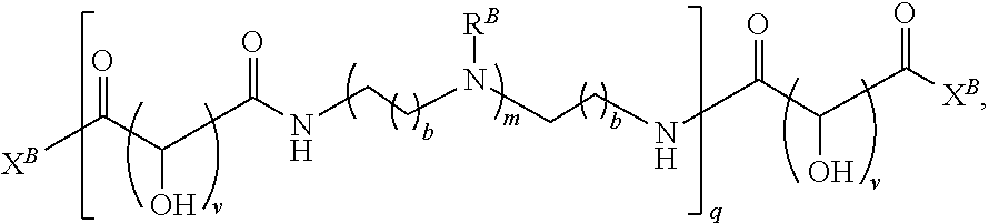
[XB]C(=O)C(O)C(NCCN(CCNC(=O)C(O)C([XB])=O)[RB])=O
